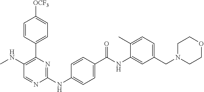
C1=CC(C2=C(NC)C=NC(NC3=CC=C(C(NC4=CC(CN5CCOCC5)=CC=C4C)=O)C=C3)=N2)=CC=C1[OCF3]
